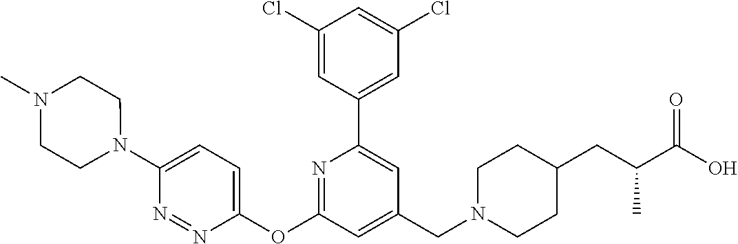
C1(Cl)=CC(C2=CC(CN3CCC(CC(C(O)=O)C)CC3)=CC(OC3=CC=C(N4CCN(C)CC4)N=N3)=N2)=CC(Cl)=C1
